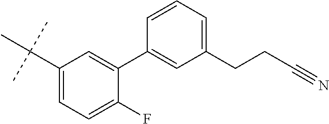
C1(C(C)(C)C)=CC=C(F)C(C2=CC(CCC#N)=CC=C2)=C1
